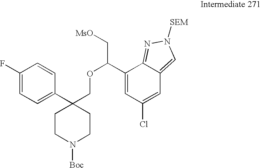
C1(C2(COC(C[MsO])C3=CC(Cl)=CC4=CN([SEM])N=C34)CCN([Boc])CC2)=CC=C(F)C=C1
